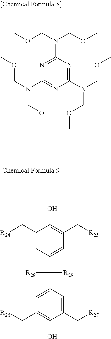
COCN(COC)C1=NC(N(COC)COC)=NC(N(COC)COC)=N1.C1(C[R24])=CC(C([R28])([R29])C2=CC(C[R26])=C(O)C(C[R27])=C2)=CC(C[R25])=C1O
